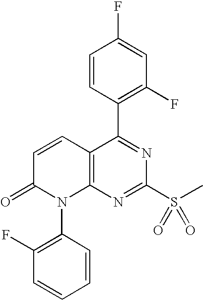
C12=C(N=C(S(C)(=O)=O)N=C1C1=C(F)C=C(F)C=C1)N(C1=C(F)C=CC=C1)C(=O)C=C2
